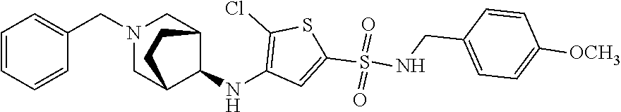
C1(NC2C3CN(CC4=CC=CC=C4)CC2CC3)=C(Cl)SC(S(NCC2=CC=C([OCH3])C=C2)(=O)=O)=C1
